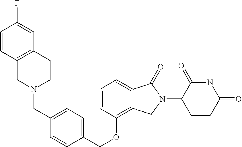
C1(OCC2=CC=C(CN3CCC4=C(C3)C=CC(F)=C4)C=C2)=C2C(=CC=C1)C(=O)N(C1CCC(=O)NC1=O)C2
